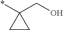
C1(CO)(*)CC1
